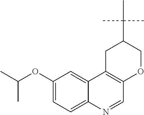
C1(OC(C)C)=CC=C2C(=C1)C1=C(C=N2)OCC(C(C)(C)C)C1
